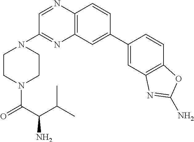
C1(C2=CC3=C(C=C2)N=CC(N2CCN(C(C(C(C)C)N)=O)CC2)=N3)=CC2=C(C=C1)OC(N)=N2
